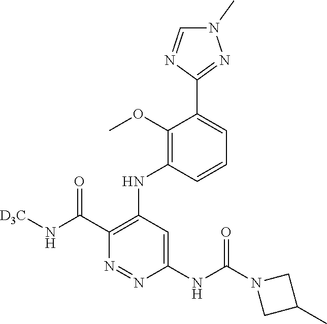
C1(C(N[D3C])=O)=C(NC2=C(OC)C(C3=NN(C)C=N3)=CC=C2)C=C(NC(N2CC(C)C2)=O)N=N1
